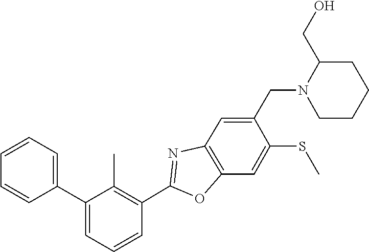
C12=C(OC(C3=C(C)C(C4=CC=CC=C4)=CC=C3)=N1)C=C(SC)C(CN1CCCCC1CO)=C2
